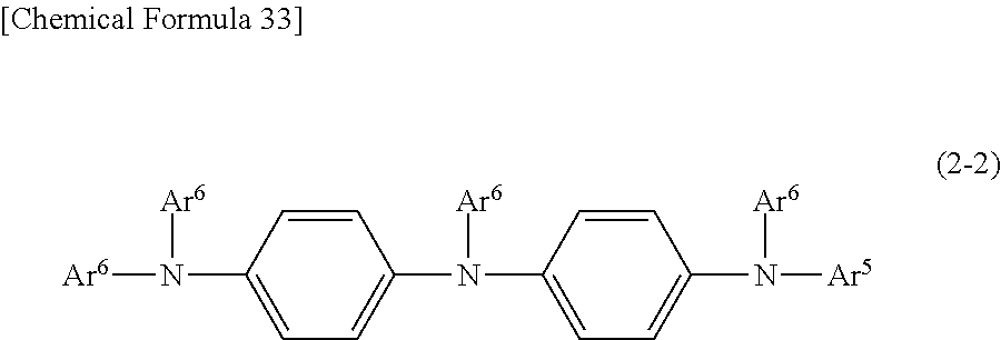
[Ar6]N(C1=CC=C(N([Ar6])C2=CC=C(N([Ar6])[Ar5])C=C2)C=C1)[Ar6]
